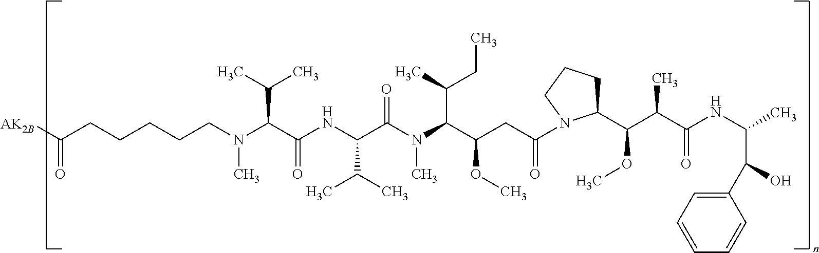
[AK2B]C(CCCCCN(C(C(NC(C(N(C(C(CC(N1C(C(C(C(NC(C)C(O)C2=CC=CC=C2)=O)C)OC)CCC1)=O)OC)C(CC)C)C)=O)C(C)C)=O)C(C)C)C)=O
